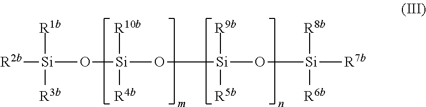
[Si]([R2b])(O[Si](O[Si](O[Si]([R7b])([R8b])[R6b])([R9b])[R5b])([R10b])[R4b])([R1b])[R3b]
